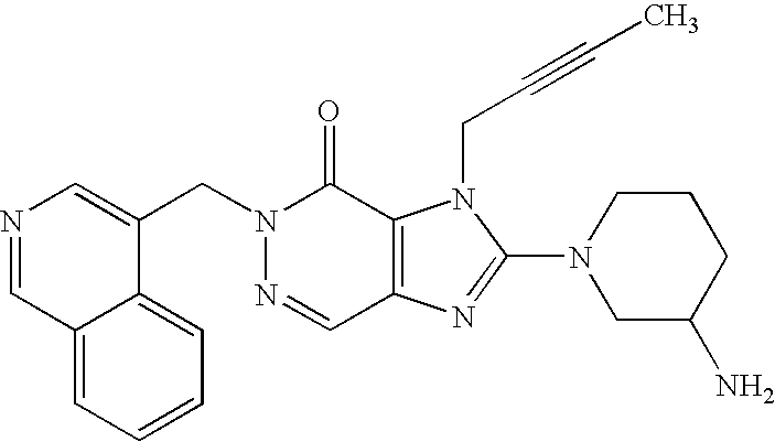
C(N1N=CC2=C(C1=O)N(CC#CC)C(N1CC(N)CCC1)=N2)C1=CN=CC2=CC=CC=C12
